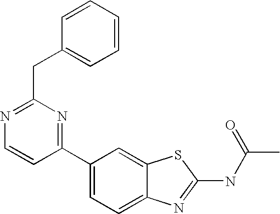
C1(C2=CC=C3C(=C2)SC(NC(C)=O)=N3)=NC(CC2=CC=CC=C2)=NC=C1
